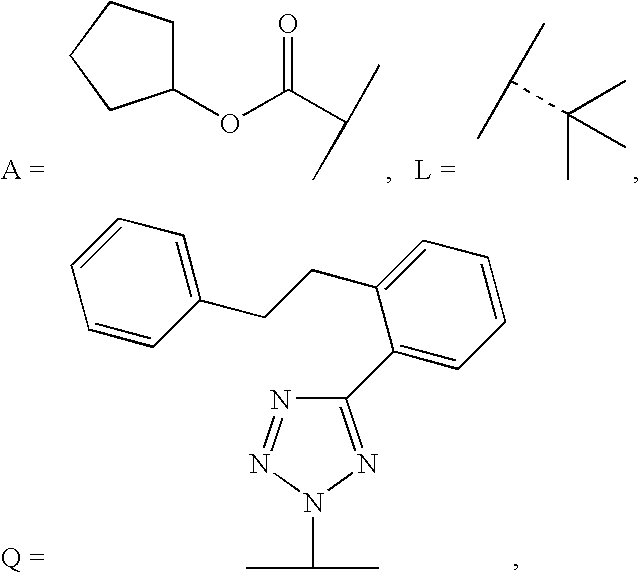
N1=NN(C(C)C)N=C1C1=CC=CC=C1CCC1=CC=CC=C1.C1(OC(C(C)C)=O)CCCC1.CC(C(C)C)(C)C
